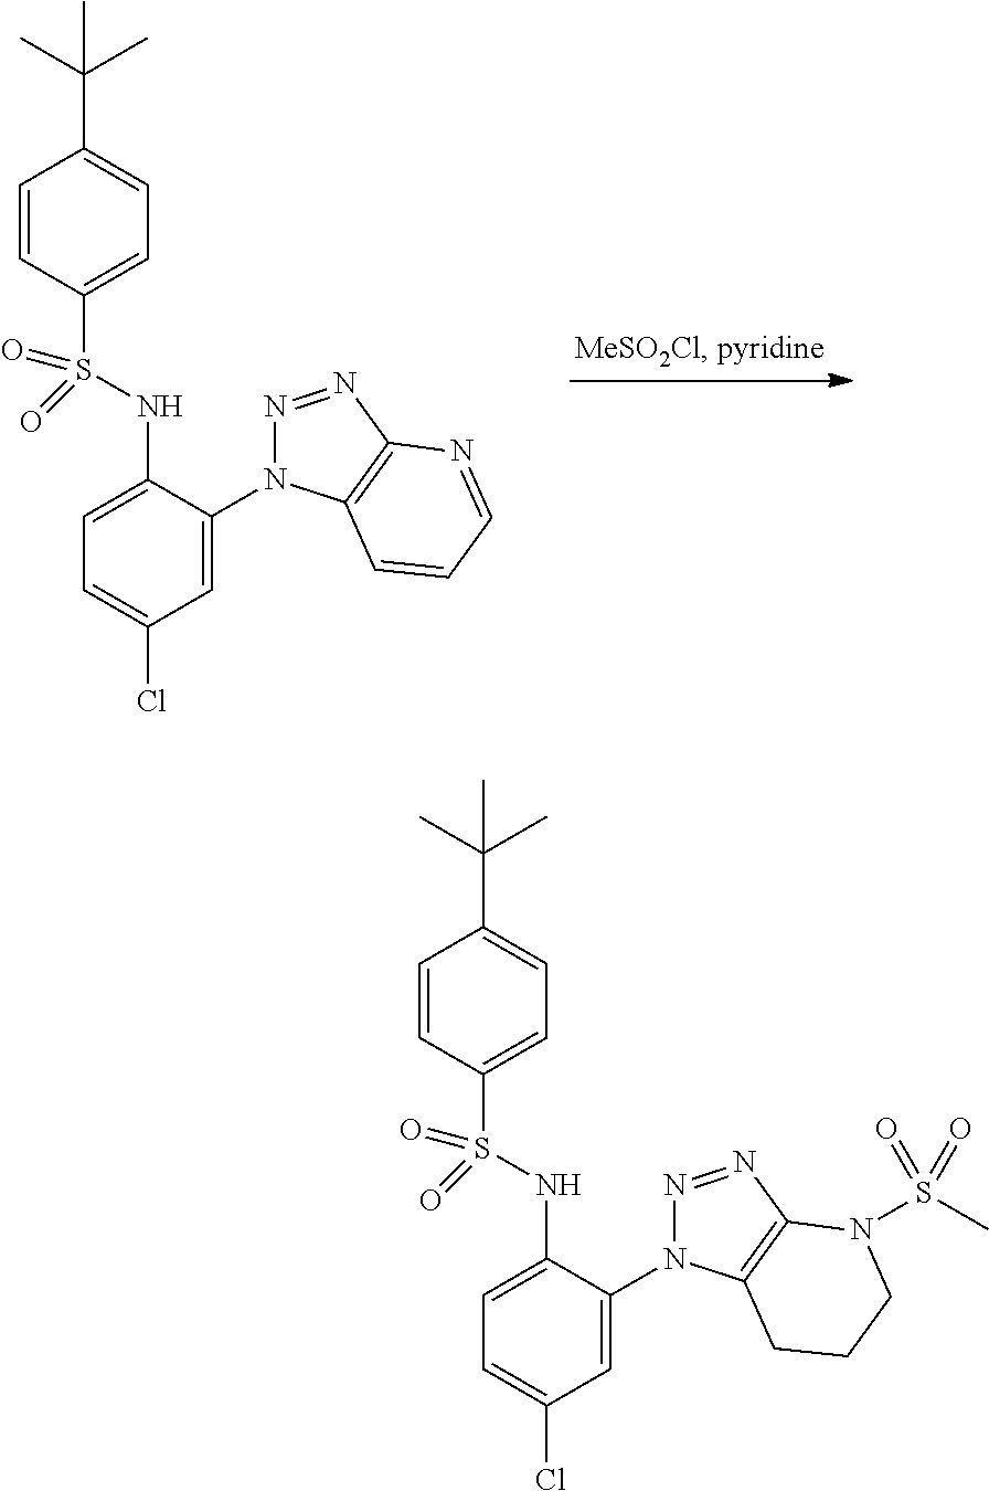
C1=CC(S(NC2=CC=C(Cl)C=C2N2N=NC3=C2C=CC=N3)(=O)=O)=CC=C1C(C)(C)C.C1=CC(S(NC2=CC=C(Cl)C=C2N2N=NC3=C2CCCN3S(C)(=O)=O)(=O)=O)=CC=C1C(C)(C)C
